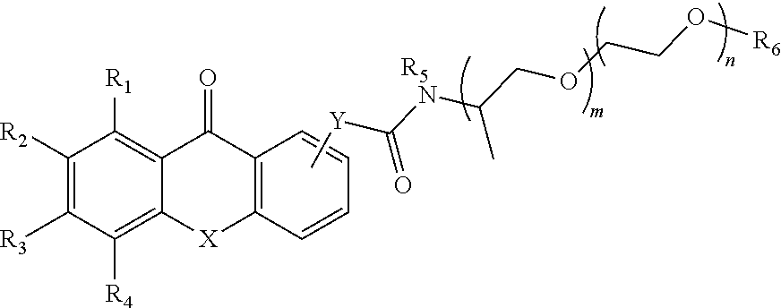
C1([R3])=C([R2])C([R1])=C2C(=C1[R4])[X]C1=C(C2=O)C=CC=C1.C[Y]C(NC(COCCO[R6])C)=O.[R5]
